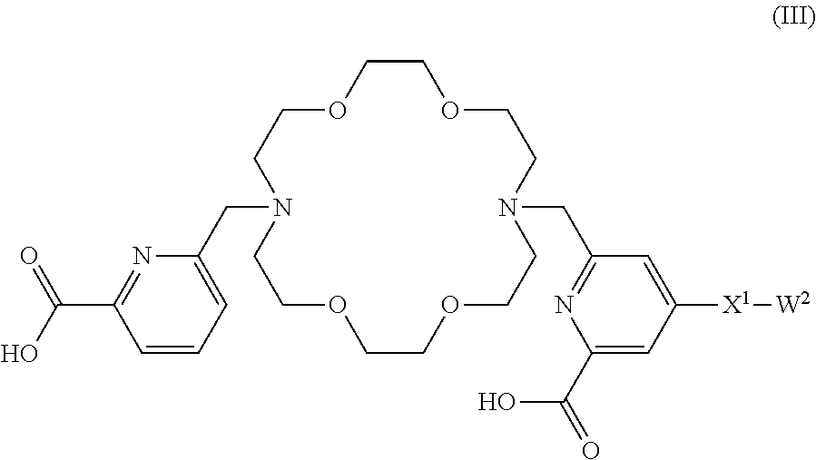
O1CCOCCN(CC2=CC=CC(C(=O)O)=N2)CCOCCOCCN(CC2=NC(C(O)=O)=CC([X1][W2])=C2)CC1
